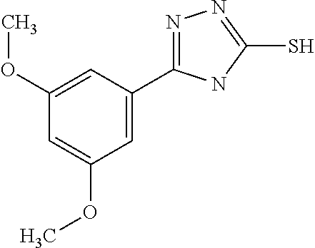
C1(OC)=CC(C2=NN=C(S)N2)=CC(OC)=C1
